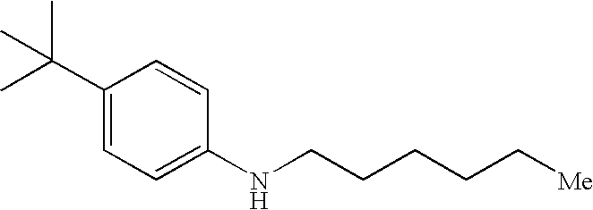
C1(C(C)(C)C)=CC=C(NCCCCC[Me])C=C1
